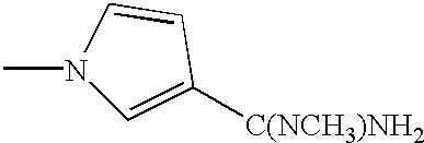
CN1C=C([C(NCH3)NH2])C=C1
